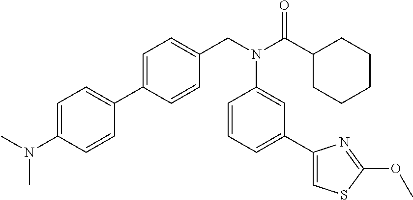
C1(C2=CC=C(CN(C(C3CCCCC3)=O)C3=CC(C4=CSC(OC)=N4)=CC=C3)C=C2)=CC=C(N(C)C)C=C1
